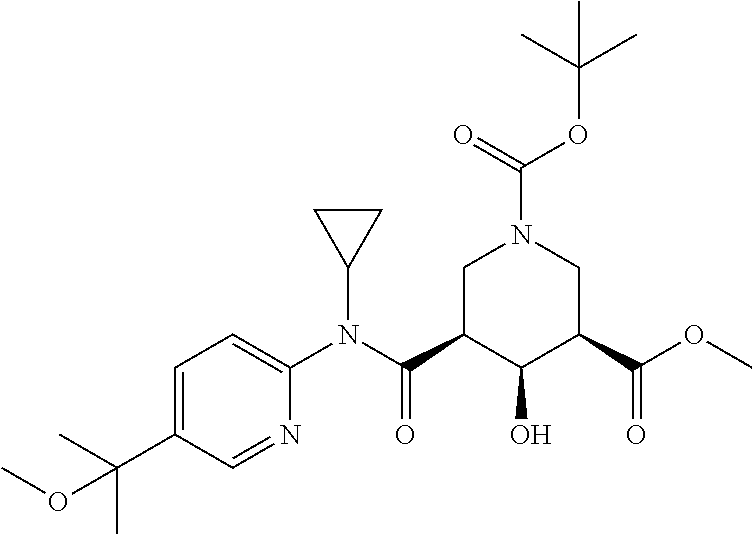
C1=C(C(C)(C)OC)C=NC(N(C2CC2)C(C2C(O)C(C(OC)=O)CN(C(OC(C)(C)C)=O)C2)=O)=C1
